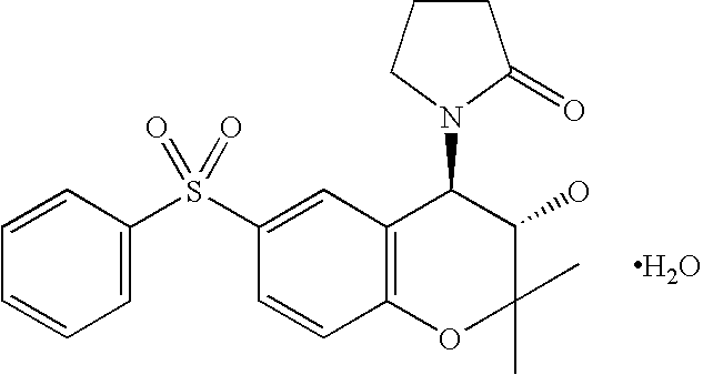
C1=CC(S(C2=CC3=C(C=C2)OC(C)(C)C(O)C3N2C(=O)CCC2)(=O)=O)=CC=C1.O
